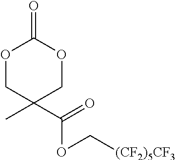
O1CC(C)(C(OC[(CF2)5CF3])=O)COC1=O
